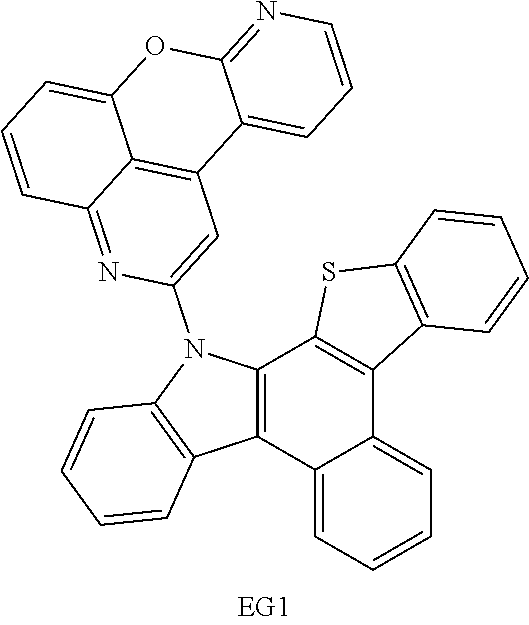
C12=C(C3=CC=CC=C3C3=C1SC1=C3C=CC=C1)C1=C(N2C2=CC3=C4C(=N2)C=CC=C4OC2=NC=CC=C32)C=CC=C1
